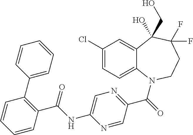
C1(Cl)=CC=C2C(=C1)C(O)(CO)C(F)(F)CCN2C(=O)C1=NC=C(NC(C2=C(C3=CC=CC=C3)C=CC=C2)=O)N=C1
